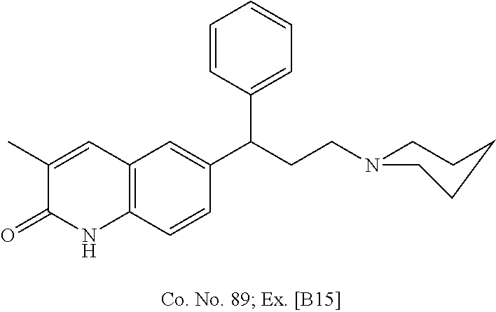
C1=C(C)C(=O)NC2=C1C=C(C(CCN1CCCCC1)C1=CC=CC=C1)C=C2
